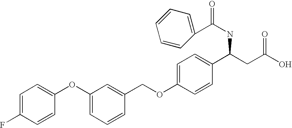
C1=C(F)C=CC(OC2=CC=CC(COC3=CC=C(C(CC(O)=O)NC(=O)C4=CC=CC=C4)C=C3)=C2)=C1
